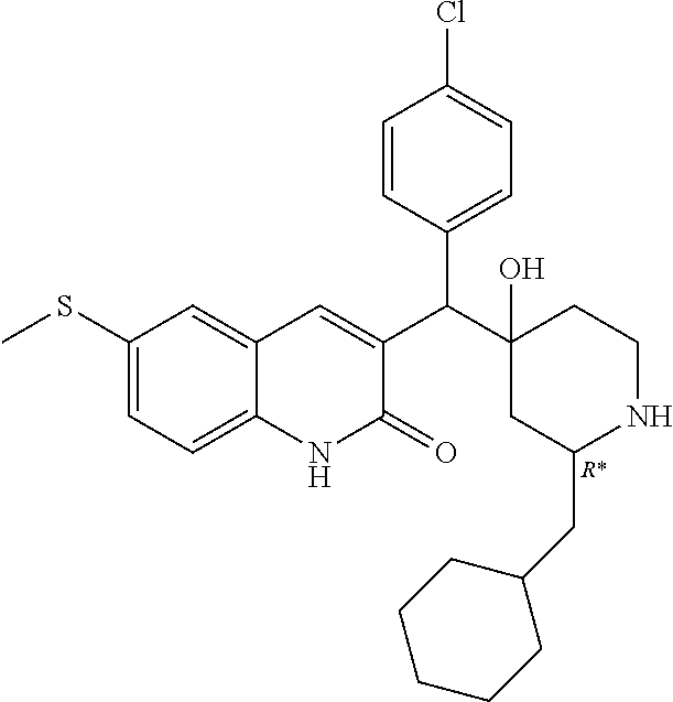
C1(SC)=CC=C2C(=C1)C=C(C(C1(O)CC(CC3CCCCC3)NCC1)C1=CC=C(Cl)C=C1)C(=O)N2.[R*]
